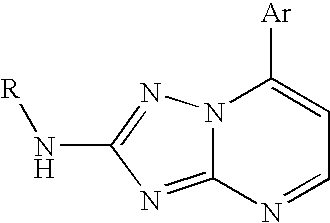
N12C(=NC(N[R])=N1)N=CC=C2[Ar]
